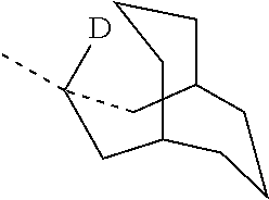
C1C2CCCC(CC1(C)[D])CCC2
